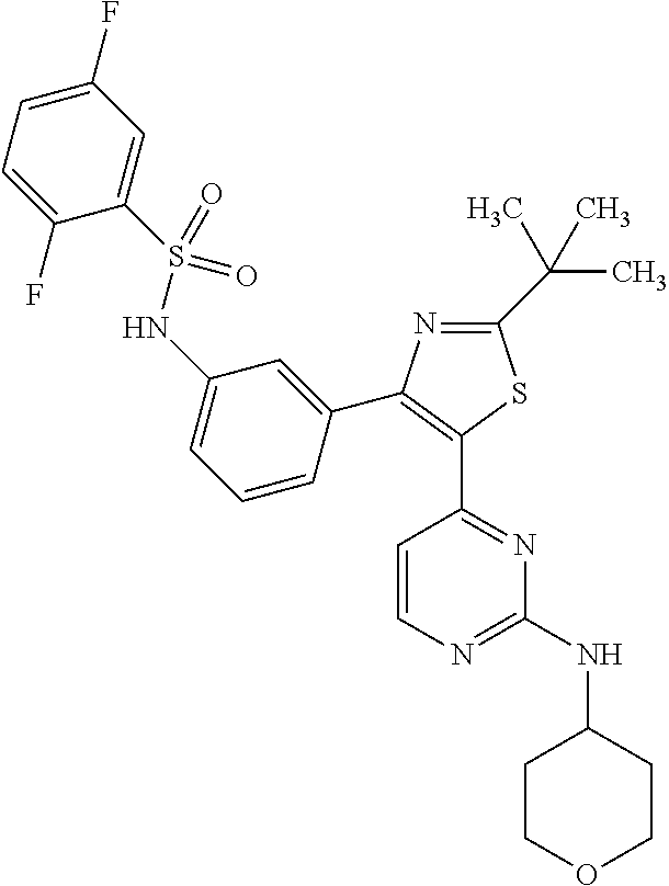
C1=C(F)C=C(S(NC2=CC=CC(C3=C(C4=NC(NC5CCOCC5)=NC=C4)SC(C(C)(C)C)=N3)=C2)(=O)=O)C(F)=C1
